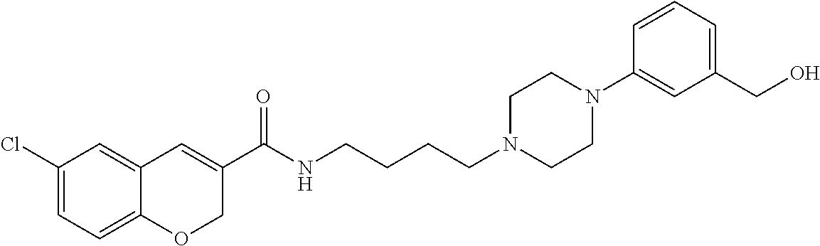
C1(Cl)=CC=C2C(=C1)C=C(C(NCCCCN1CCN(C3=CC(CO)=CC=C3)CC1)=O)CO2
